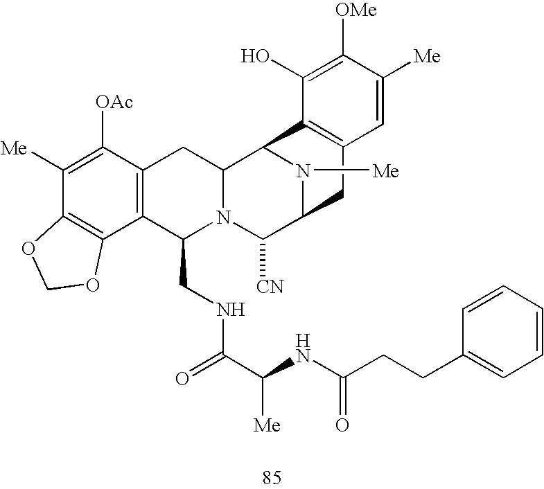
C1([Me])=C([OAc])C2=C(C3=C1OCO3)C(CNC(C(NC(CCC1=CC=CC=C1)=O)[Me])=O)N1C(C2)C2N([Me])C(C1[CN])CC1=C2C(O)=C([OMe])C([Me])=C1
